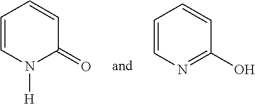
C1=CN([H])C(=O)C=C1.C1=CN=C(O)C=C1
